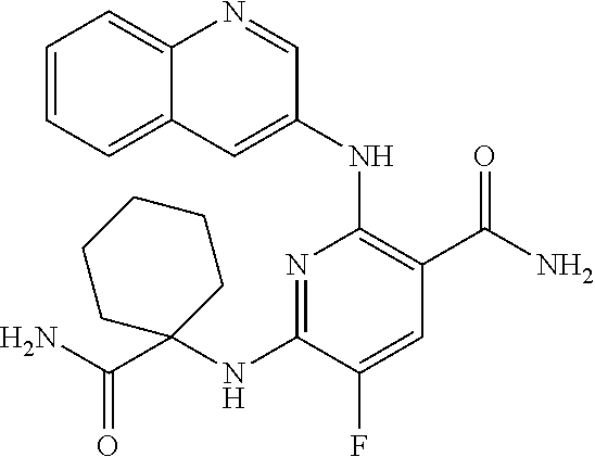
N(C1=C(C(N)=O)C=C(F)C(NC2(C(N)=O)CCCCC2)=N1)C1=CC2=CC=CC=C2N=C1
